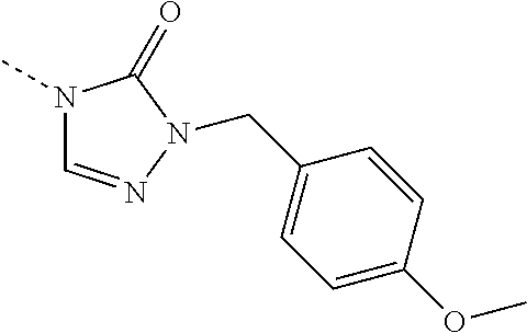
N1(C)C=NN(CC2=CC=C(OC)C=C2)C1=O
